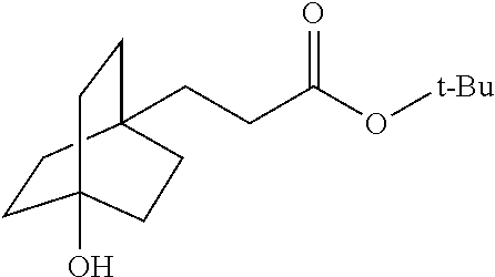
OC12CCC(CCC(O[t-Bu])=O)(CC1)CC2
